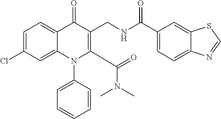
C1=C(Cl)C=C2C(=C1)C(=O)C(CNC(C1=CC=C3C(=C1)SC=N3)=O)=C(C(=O)N(C)C)N2C1=CC=CC=C1
